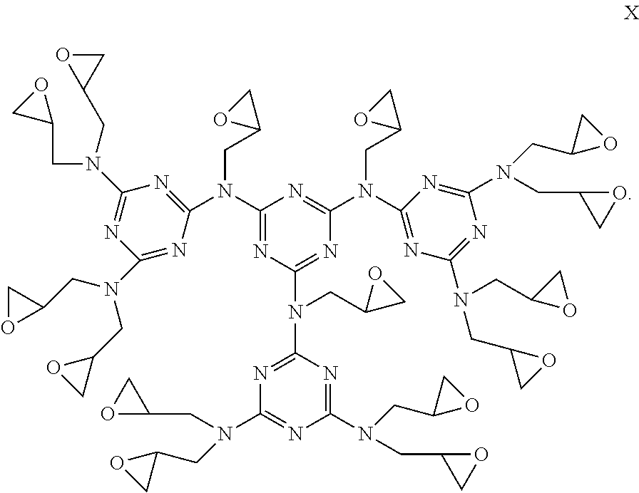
C1(N(C2=NC(N(CC3OC3)CC3CO3)=NC(N(CC3CO3)CC3OC3)=N2)CC2CO2)=NC(N(C2=NC(N(CC3CO3)CC3OC3)=NC(N(CC3CO3)CC3OC3)=N2)CC2CO2)=NC(N(C2=NC(N(CC3CO3)CC3OC3)=NC(N(CC3CO3)CC3OC3)=N2)CC2CO2)=N1
